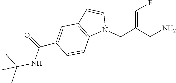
C(NC(C1=CC2=C(N(CC(=CF)CN)C=C2)C=C1)=O)(C)(C)C
